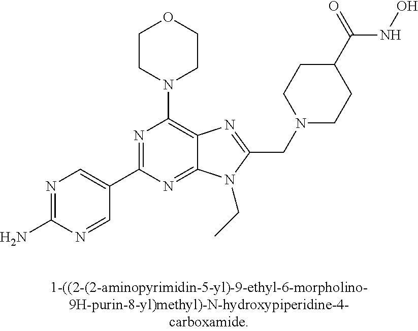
N1=C(N)N=CC(C2=NC(N3CCOCC3)=C3C(=N2)N(CC)C(CN2CCC(C(=O)NO)CC2)=N3)=C1
